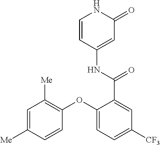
C1=CC(NC(=O)C2=CC([CF3])=CC=C2OC2=C([Me])C=C([Me])C=C2)=CC(=O)N1
